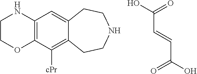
C12=C(C([cPr])=C3C(=C1)CCNCC3)OCCN2.C(C(=O)O)=CC(O)=O
